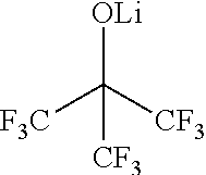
[OLi]C([CF3])([F3C])[CF3]
